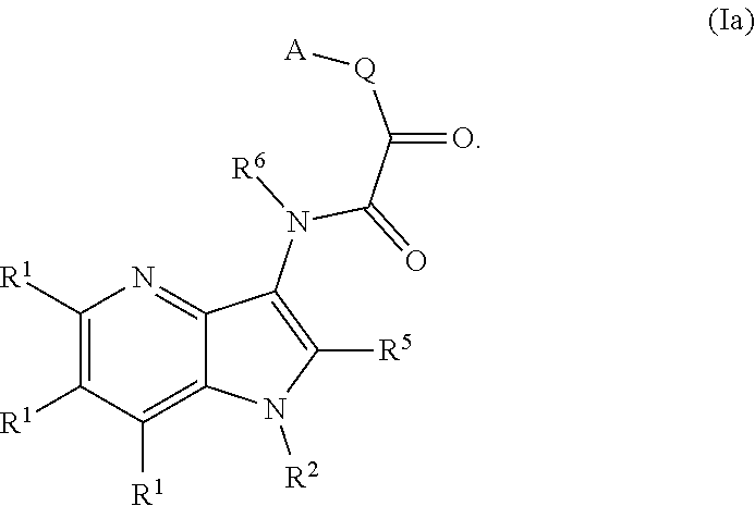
C1([R1])=C([R1])C([R1])=C2C(=N1)C(N([R6])C(=O)C([Q][A])=O)=C([R5])N2[R2]
